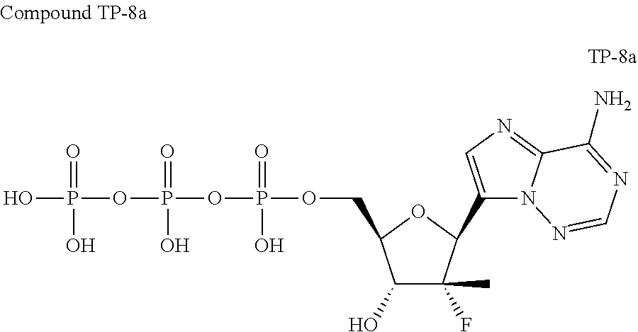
C1(O)C(C)(F)C(C2=CN=C3N2N=CN=C3N)OC1COP(OP(OP(O)(=O)O)(=O)O)(=O)O
